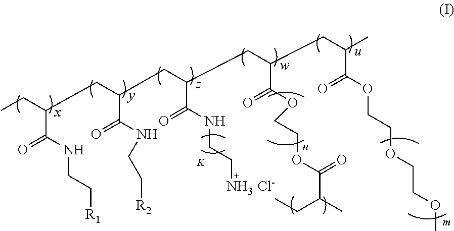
CCC(CC(C(NCC[R2])=O)CC(C(NCCN)=O)CC(C(OCCOC(C(C)CC)=O)=O)CC(C(OCCOCCOC)=O)C)C(NCC[R1])=O.[K].[Cl-]
